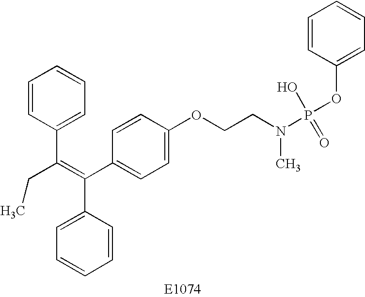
C1=CC(C(=C(C2=CC=C(OCCN(P(OC3=CC=CC=C3)(=O)O)C)C=C2)C2=CC=CC=C2)CC)=CC=C1
